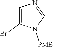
C1=C(Br)N([PMB])C(C)=N1
